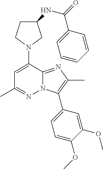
N1(C2=CC(C)=NN3C2=NC(C)=C3C2=CC=C(OC)C(OC)=C2)CC(NC(=O)C2=CC=CC=C2)CC1
